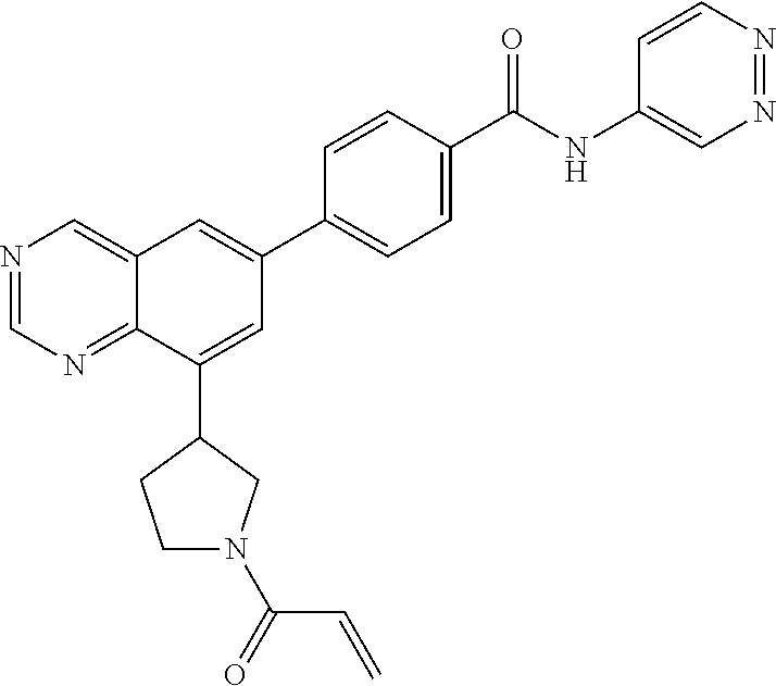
N1=CN=C2C(=C1)C=C(C1=CC=C(C(NC3=CN=NC=C3)=O)C=C1)C=C2C1CCN(C(=O)C=C)C1
